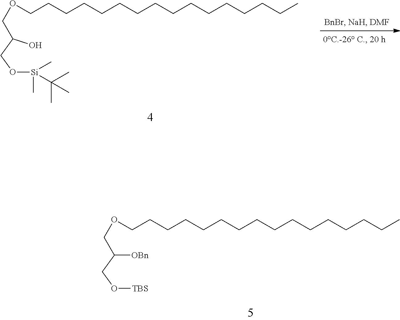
C(C(COCCCCCCCCCCCCCCCC)[OBn])O[TBS].OC(CO[Si](C)(C)C(C)(C)C)COCCCCCCCCCCCCCCCC
